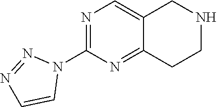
N1=C(N2N=NC=C2)N=C2C(=C1)CNCC2
